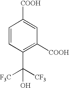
C1=CC(C([F3C])(O)[CF3])=C([COOH])C=C1[COOH]
